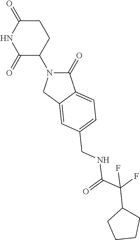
C1(=O)N(C2CCC(=O)NC2=O)CC2=CC(CNC(=O)C(F)(F)C3CCCC3)=CC=C12
